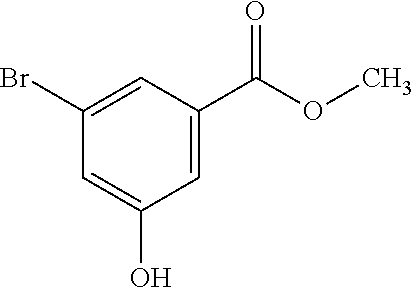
C1(Br)=CC(C(OC)=O)=CC(O)=C1
